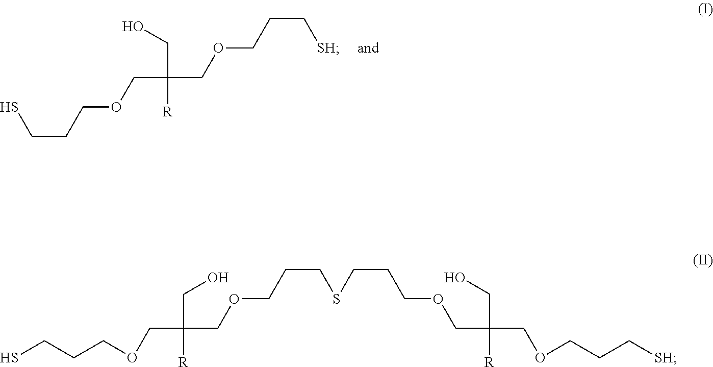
SCCCOCC(COCCC[SH])(CO)[R].SCCCOCC(COCCCSCCCOCC(COCCC[SH])(CO)[R])(CO)[R]
